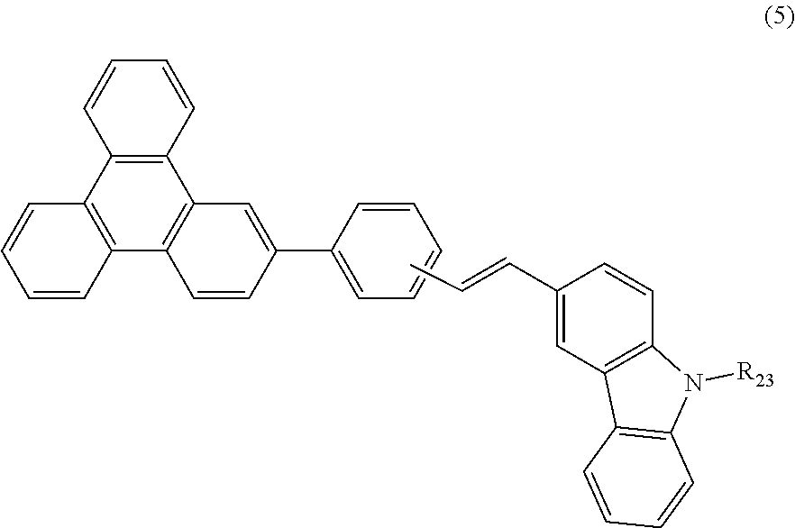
C1=CC=CC2=C1C1=C(C3=C2C=CC=C3)C=CC(C2=CC=CC=C2)=C1.CC=CC1=CC2=C(C=C1)N([R23])C1=C2C=CC=C1
